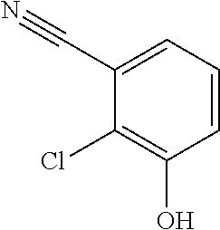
C1=CC=C(C#N)C(Cl)=C1O
